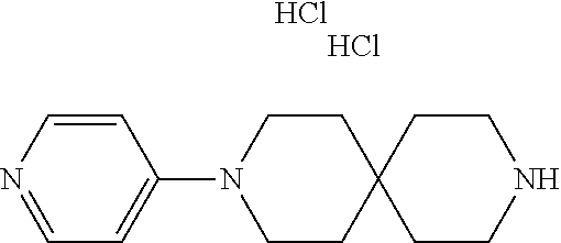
C1=CN=CC=C1N1CCC2(CC1)CCNCC2.Cl.Cl
